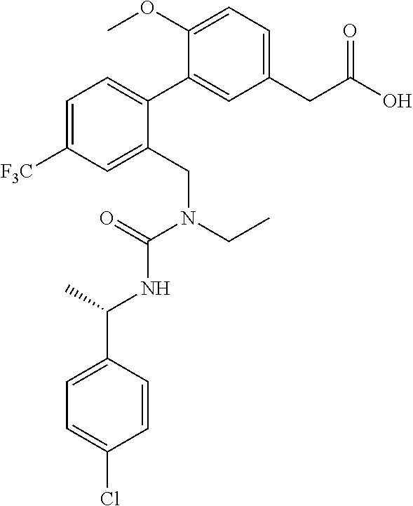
COC1=CC=C(CC(O)=O)C=C1C1=CC=C([F3C])C=C1CN(CC)C(=O)NC(C1=CC=C(Cl)C=C1)C
